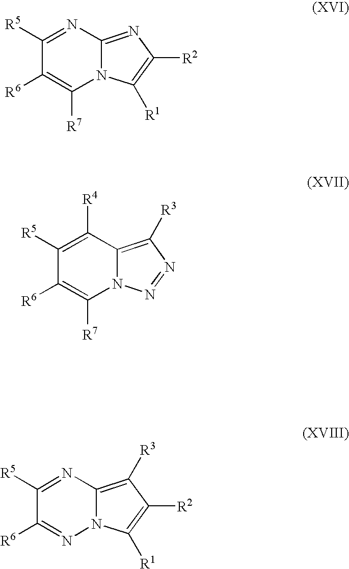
C1([R5])=NC2=NC([R2])=C([R1])N2C([R7])=C1[R6].C1([R5])=C([R4])C2=C([R3])N=NN2C([R7])=C1[R6].C1([R5])=NC2=C([R3])C([R2])=C([R1])N2N=C1[R6]
